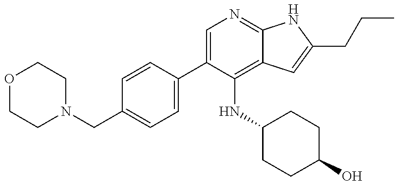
C1(C2=CN=C3C(=C2NC2CCC(O)CC2)C=C(CCC)N3)=CC=C(CN2CCOCC2)C=C1
